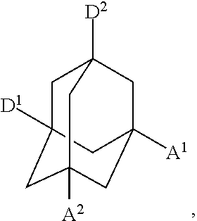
[A1]C12CC3([D2])CC([D1])(CC([A2])(C1)C3)C2
